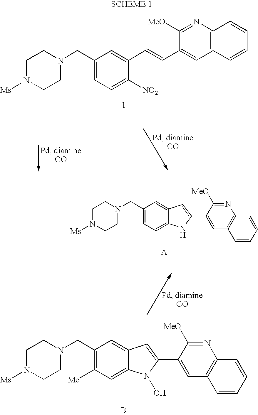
C1N([Ms])CCN(CC2=CC=C([NO2])C(C=CC3=CC4=C(N=C3[MeO])C=CC=C4)=C2)C1.C1N([Ms])CCN(CC2=CC=C3C(=C2)C=C(C2=CC4=C(N=C2[MeO])C=CC=C4)N3)C1.C1N([Ms])CCN(CC2=C([Me])C=C3C(=C2)C=C(C2=CC4=C(N=C2[MeO])C=CC=C4)N3O)C1.B
